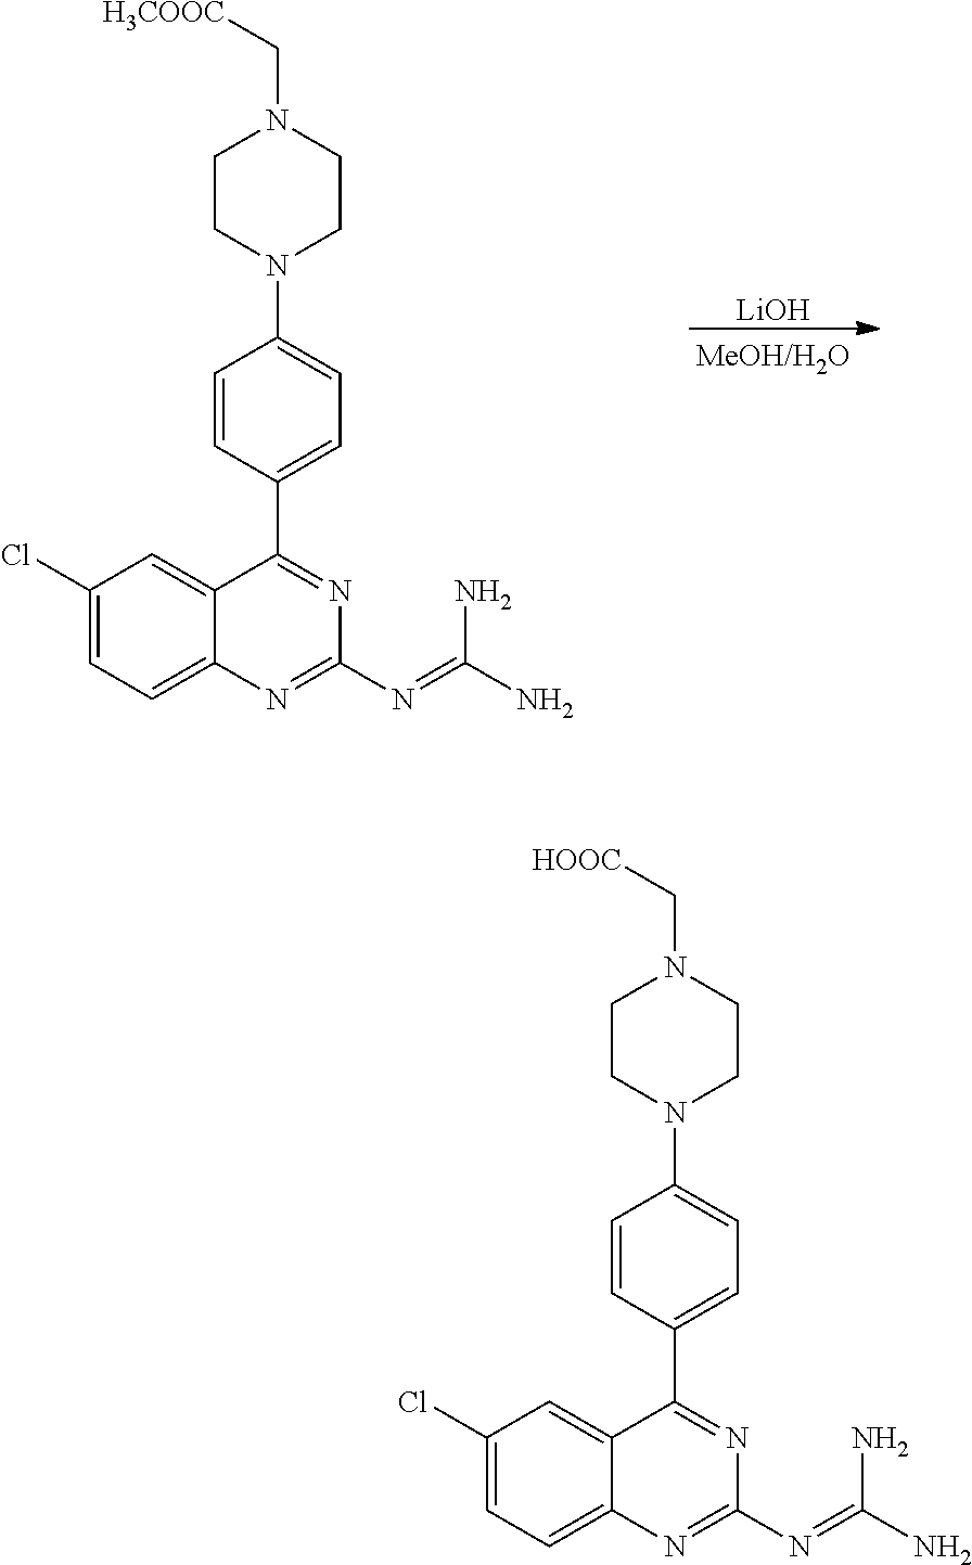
[LiOH].C1(Cl)=CC=C2C(=C1)C(C1=CC=C(N3CCN(C[H3COOC])CC3)C=C1)=NC(N=C(N)N)=N2.C1(Cl)=CC=C2C(=C1)C(C1=CC=C(N3CCN(C[HOOC])CC3)C=C1)=NC(N=C(N)N)=N2
